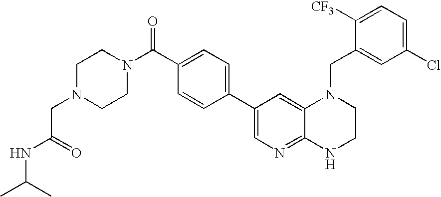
C1(C2=CN=C3C(=C2)N(CC2=CC(Cl)=CC=C2[CF3])CCN3)=CC=C(C(N2CCN(CC(NC(C)C)=O)CC2)=O)C=C1
